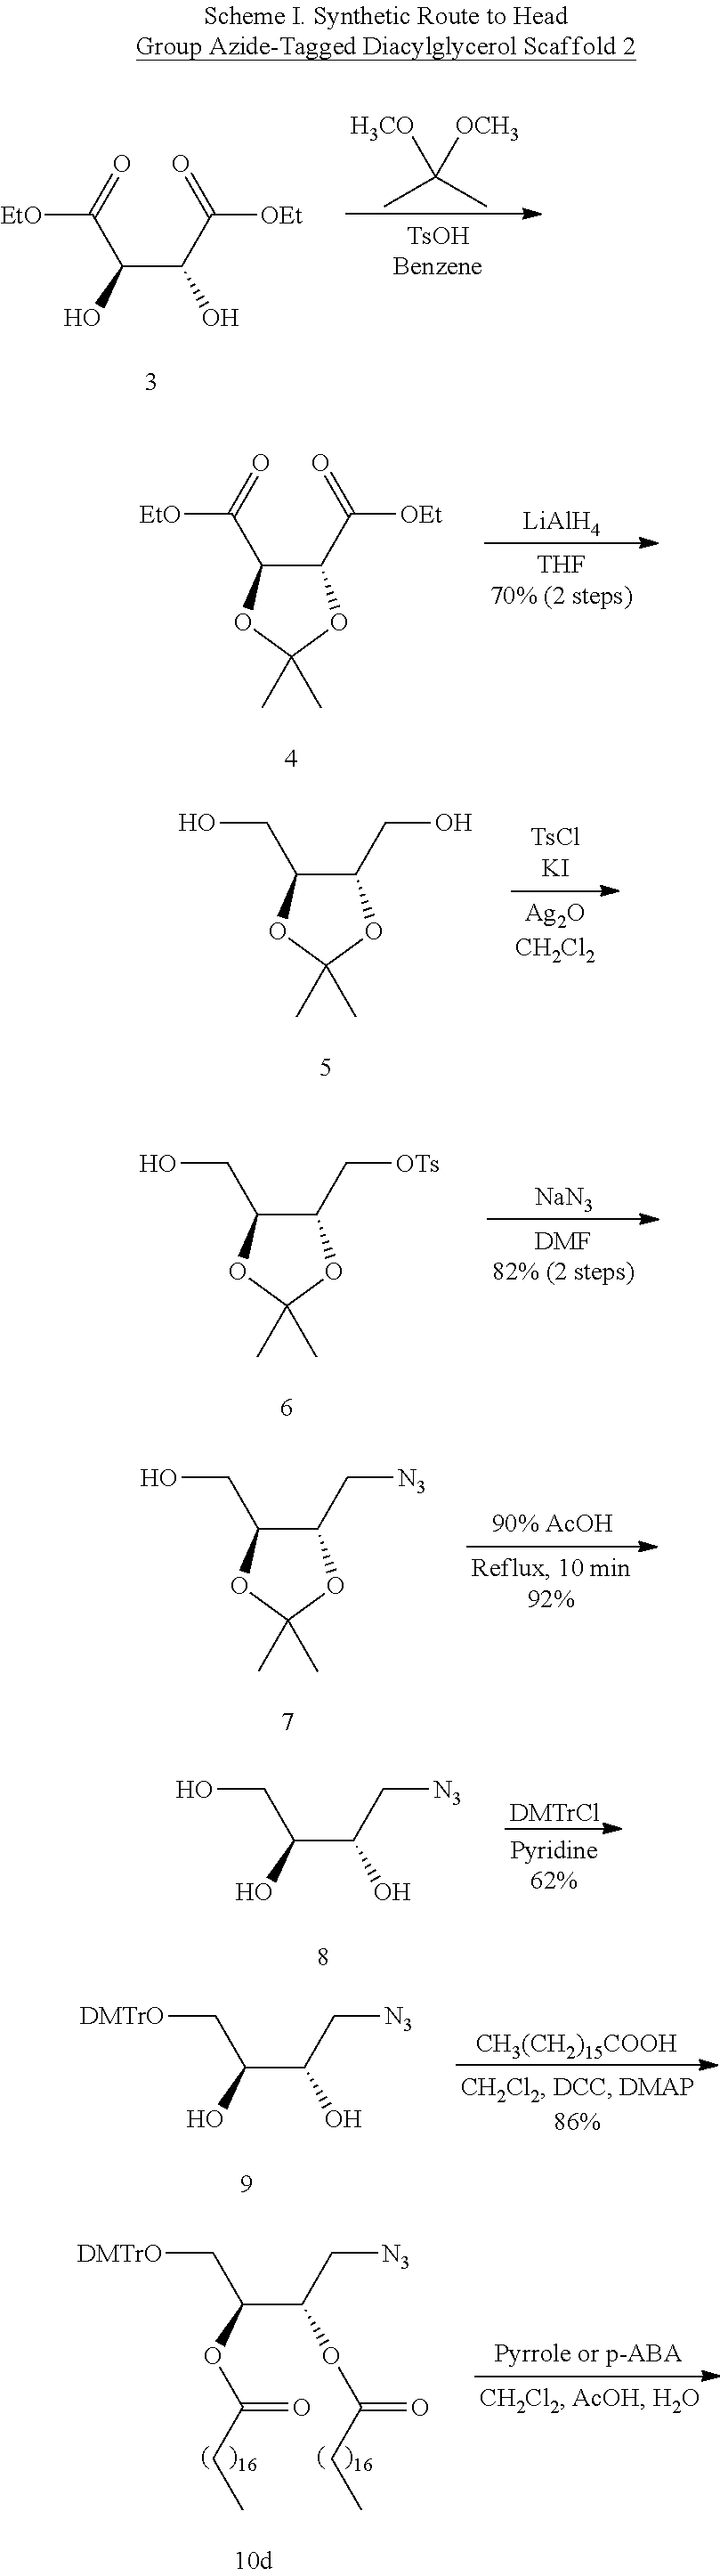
C(C(O)C(=O)[EtO])(O)C(=O)[OEt].CC(C)([OCH3])[H3CO].C1(C(=O)[OEt])C(C(=O)[EtO])OC(C)(C)O1.[LiAlH4].C1(CO)C(CO)OC(C)(C)O1.C1(C[OTs])C(CO)OC(C)(C)O1.[NaN3].C1(C[N3])C(CO)OC(C)(C)O1.C(C(CO)O)(C[N3])O.[DMTrCl].C(C(C[DMTrO])O)(C[N3])O.[CH3(CH2)15COOH].C(C(C[DMTrO])OC(CC)=O)(C[N3])OC(=O)CC
